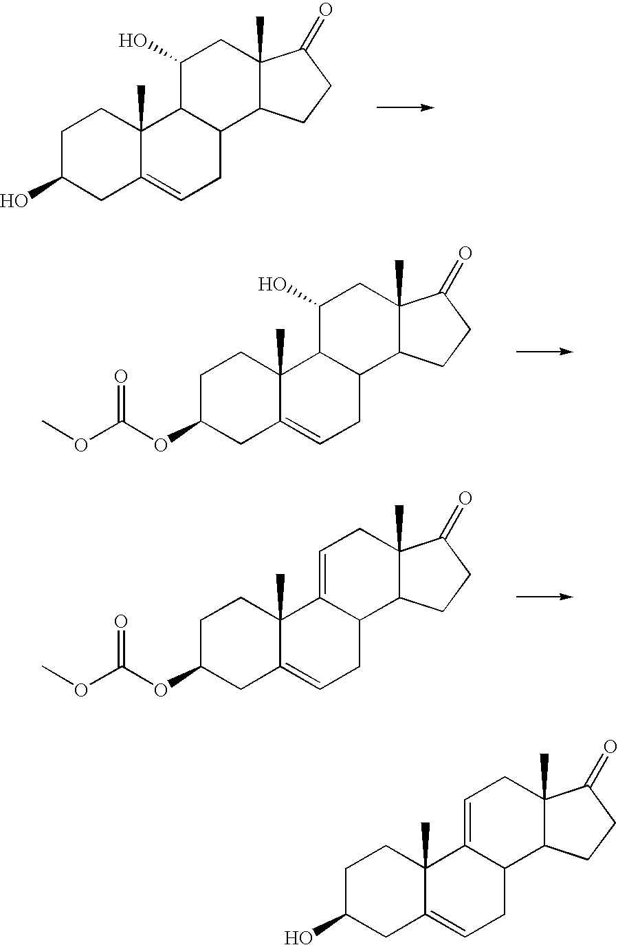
C1C(O)CC2=CCC3C(C2(C)C1)C(O)CC1(C)C3CCC1=O.C1C(OC(OC)=O)CC2=CCC3C(C2(C)C1)C(O)CC1(C)C3CCC1=O.C1C(OC(OC)=O)CC2=CCC3C(=CCC4(C)C3CCC4=O)C2(C)C1.C1C(O)CC2=CCC3C(=CCC4(C)C3CCC4=O)C2(C)C1
